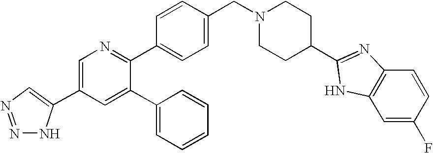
N1=C(C2=CC=C(CN3CCC(C4=NC5=C(C=C(F)C=C5)N4)CC3)C=C2)C(C2=CC=CC=C2)=CC(C2=CN=NN2)=C1
